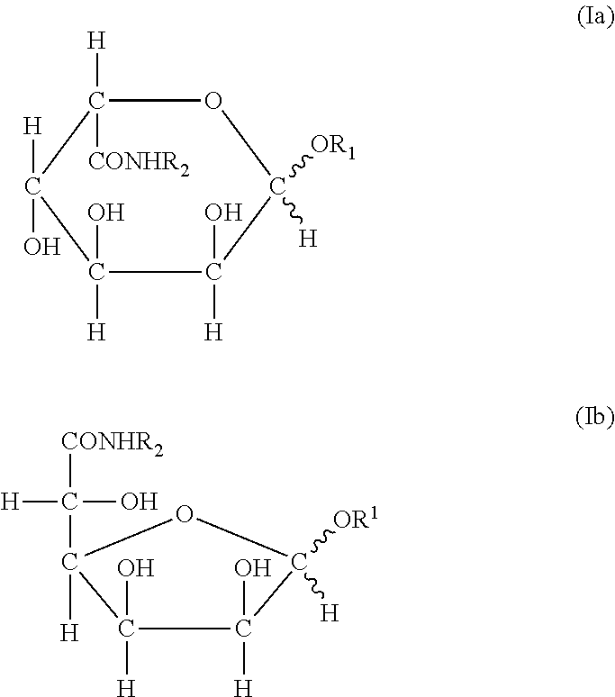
C1([H])(O)C([H])(O)C(C([CONHR2])(O)[H])([H])OC1([H])[OR1].C1([H])(O)C(O)([H])C(O)([H])C([H])([OR1])OC1([CONHR2])[H]
